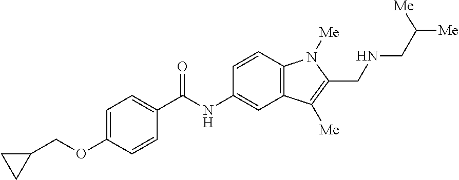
C(OC1=CC=C(C(=O)NC2=CC3=C(C=C2)N([Me])C(CNCC([Me])[Me])=C3[Me])C=C1)C1CC1
